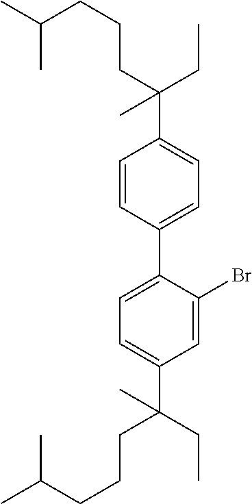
C1=C(C2=CC=C(C(CC)(CCCC(C)C)C)C=C2Br)C=CC(C(CCCC(C)C)(CC)C)=C1
